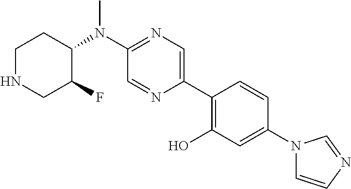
N(C1=NC=C(C2=C(O)C=C(N3C=CN=C3)C=C2)N=C1)(C1CCNCC1F)C
